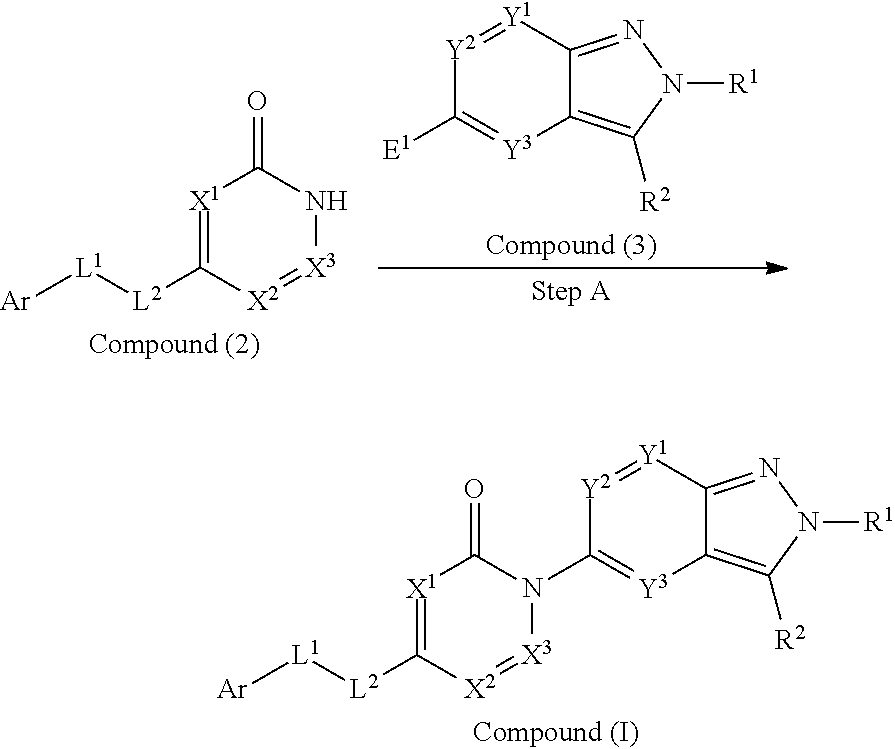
[X1]1=C([L2][L1][Ar])[X2]=[X3]N(C2=[Y3]C3=C([R2])N([R1])N=C3[Y1]=[Y2]2)C1=O.[X1]1=C([L2][L1][Ar])[X2]=[X3]NC1=O.C1([E1])=[Y3]C2=C([R2])N([R1])N=C2[Y1]=[Y2]1
